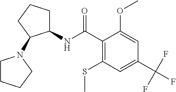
C1(C(=O)NC2CCCC2N2CCCC2)=C(SC)C=C(C(F)(F)F)C=C1OC
